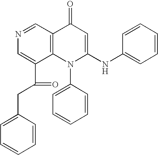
N1=CC2=C(C(C(CC3=CC=CC=C3)=O)=C1)N(C1=CC=CC=C1)C(NC1=CC=CC=C1)=CC2=O
